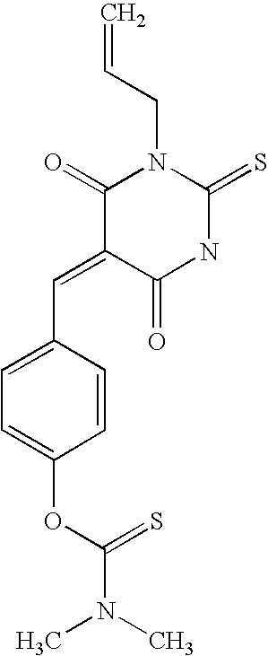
C1(C=C2C(=O)NC(=S)N(CC=C)C2=O)=CC=C(OC(N(C)C)=S)C=C1
